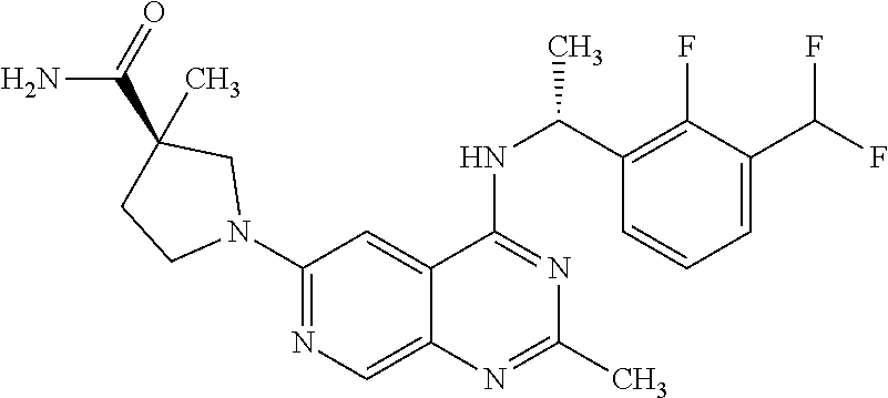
N1(C2=NC=C3C(=C2)C(NC(C2=C(F)C(C(F)F)=CC=C2)C)=NC(C)=N3)CC(C(=O)N)(C)CC1
